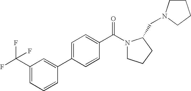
C1(C(F)(F)F)=CC=CC(C2=CC=C(C(N3CCCC3CN3CCCC3)=O)C=C2)=C1
